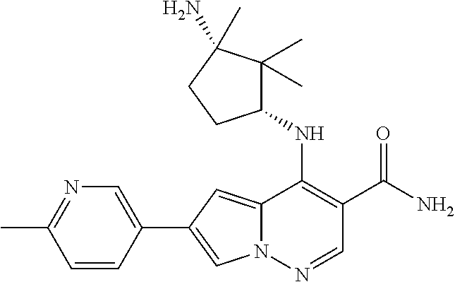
N12C(=CC(C3=CN=C(C)C=C3)=C1)C(NC1C(C)(C)C(N)(C)CC1)=C(C(N)=O)C=N2
